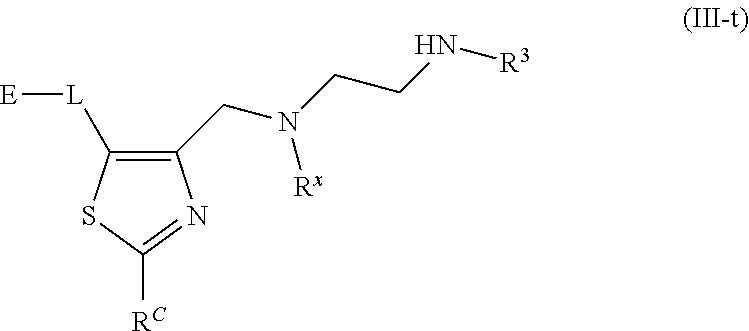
C1(CN(CCN[R3])[Rx])=C([L][E])SC([RC])=N1
